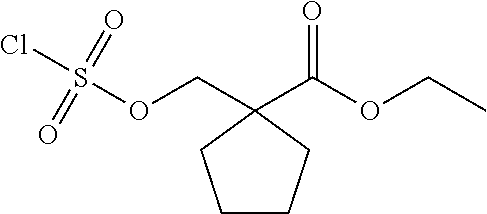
ClS(OCC1(C(OCC)=O)CCCC1)(=O)=O
